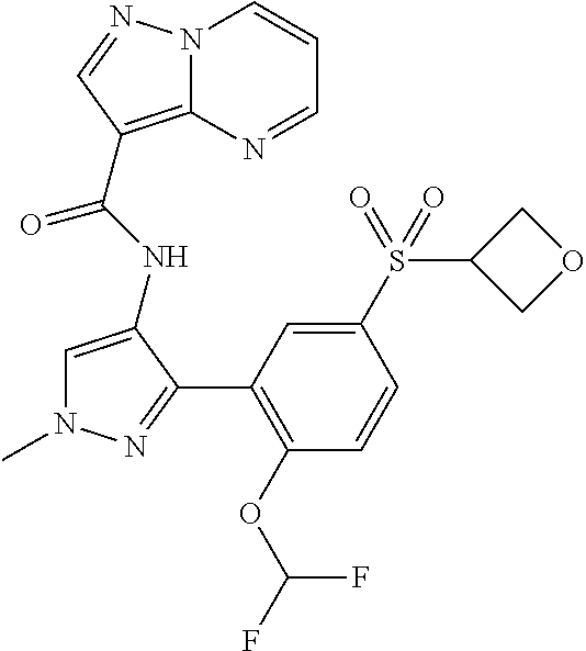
N12C(=C(C(NC3=CN(C)N=C3C3=C(OC(F)F)C=CC(S(C4COC4)(=O)=O)=C3)=O)C=N1)N=CC=C2
